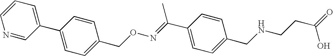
N1=CC(C2=CC=C(CON=C(C3=CC=C(CNCCC(=O)O)C=C3)C)C=C2)=CC=C1
